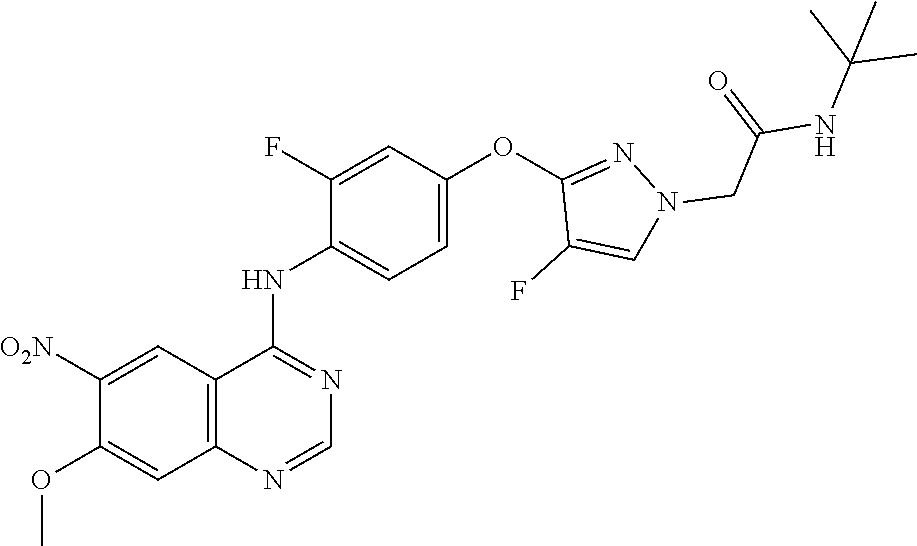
C1=C(OC2=NN(CC(=O)NC(C)(C)C)C=C2F)C=C(F)C(NC2=NC=NC3=C2C=C([O2N])C(OC)=C3)=C1
